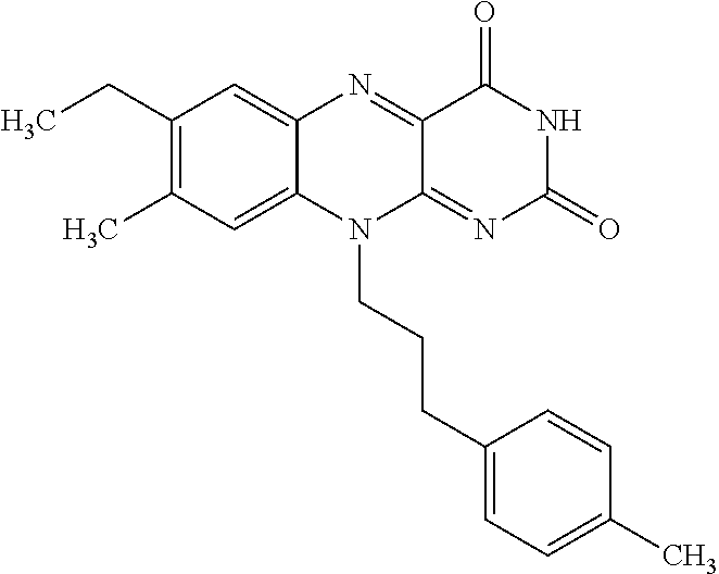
C1(CC)=C(C)C=C2C(=C1)N=C1C(=NC(=O)NC1=O)N2CCCC1=CC=C(C)C=C1
